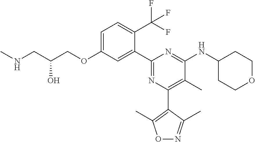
C1=C(OCC(CNC)O)C=C(C2=NC(C3=C(C)ON=C3C)=C(C)C(NC3CCOCC3)=N2)C(C(F)(F)F)=C1
